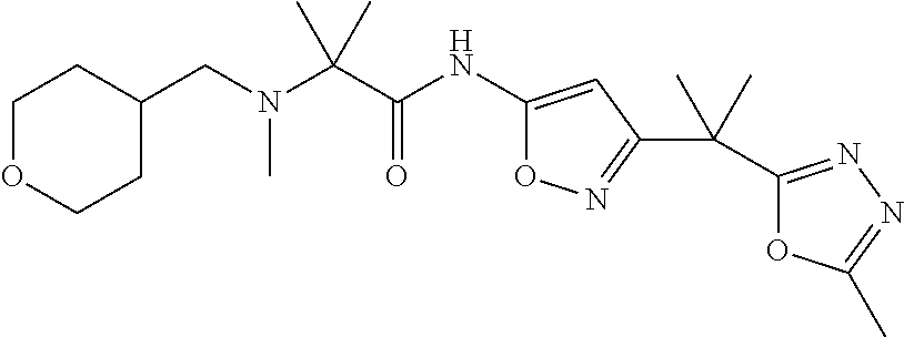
C1(NC(C(N(CC2CCOCC2)C)(C)C)=O)=CC(C(C2=NN=C(C)O2)(C)C)=NO1
